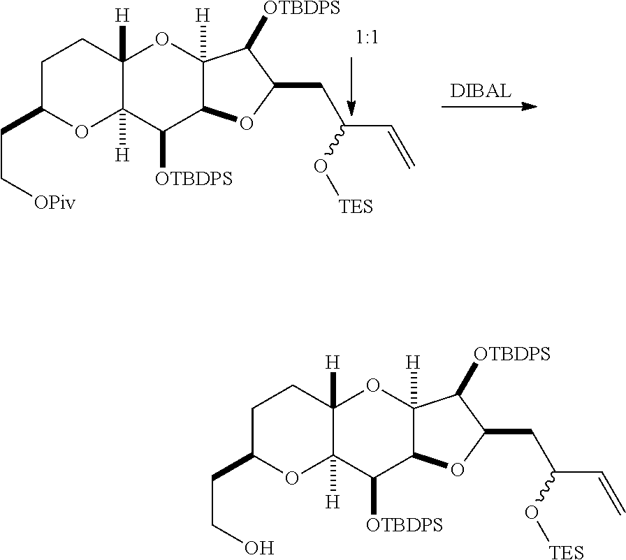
C(CC1OC2([H])C([H])(CC1)OC1([H])C(C2[OTBDPS])OC(CC(O[TES])C=C)C1[OTBDPS])O.[DIBAL].C(CC1OC2([H])C([H])(CC1)OC1([H])C(C2[OTBDPS])OC(CC(O[TES])C=C)C1[OTBDPS])[OPiv]
